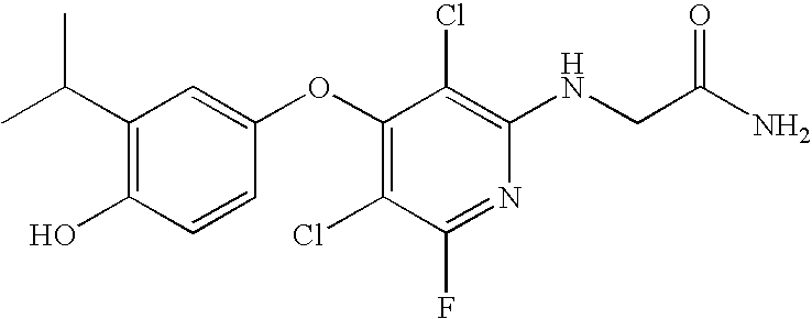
C1(C(C)C)=C(O)C=CC(OC2=C(Cl)C(F)=NC(NCC(N)=O)=C2Cl)=C1
